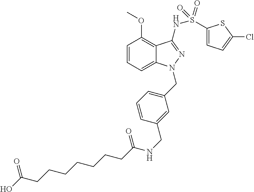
C1=CC=C2C(=C1OC)C(NS(=O)(=O)C1=CC=C(Cl)S1)=NN2CC1=CC=CC(CNC(CCCCCCCC(O)=O)=O)=C1
